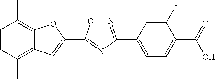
C1=CC(C)=C2C(=C1C)OC(C1=NC(C3=CC=C(C(=O)O)C(F)=C3)=NO1)=C2
